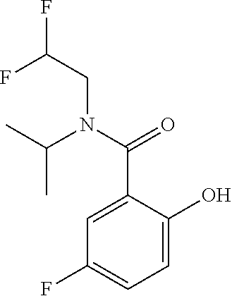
C1=C(C(N(CC(F)F)C(C)C)=O)C(O)=CC=C1F
